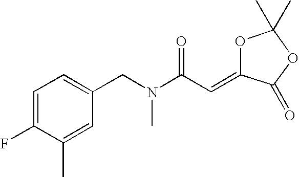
C1=C(F)C(C)=CC(CN(C)C(C=C2OC(C)(C)OC2=O)=O)=C1
